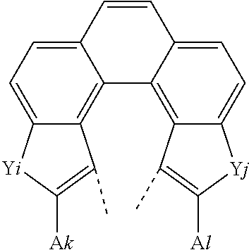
C12=CC=C3C(=C1C1=C4C(=CC=C1C=C2)[Yj]C([Al])=C4C)C(C)=C([Ak])[Yi]3
